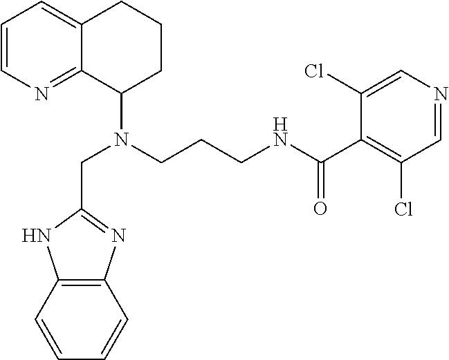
C1=CN=C2C(=C1)CCCC2N(CCCNC(=O)C1=C(Cl)C=NC=C1Cl)CC1=NC2=C(N1)C=CC=C2
